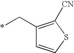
C1(C*)=C([CN])SC=C1
